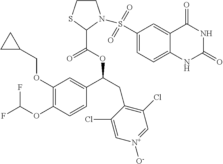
C1(OCC2CC2)=C(OC(F)F)C=CC(C(CC2=C(Cl)C=[N+]([O-])C=C2Cl)OC(=O)C2SCCN2S(=O)(=O)C2=CC=C3C(=C2)C(=O)NC(=O)N3)=C1
